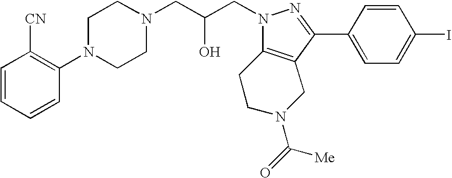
C1=CC=CC(N2CCN(CC(CN3N=C(C4=CC=C(I)C=C4)C4=C3CCN(C([Me])=O)C4)O)CC2)=C1[CN]
